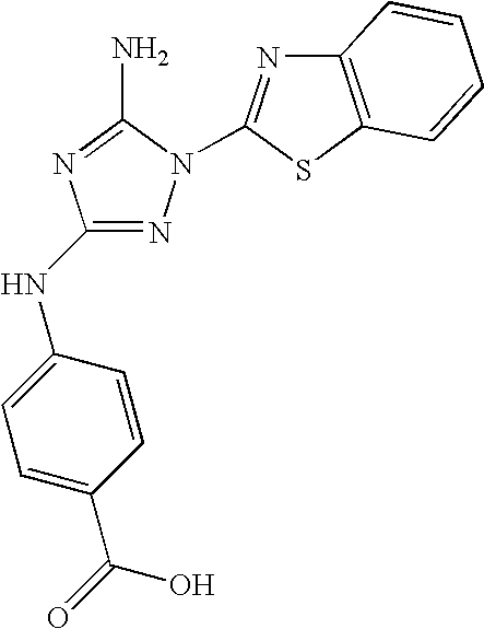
N1=C(NC2=CC=C(C(=O)O)C=C2)N=C(N)N1C1=NC2=C(S1)C=CC=C2
